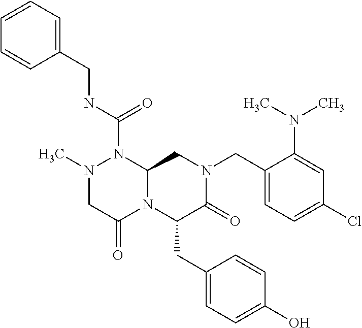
N1(C)CC(=O)N2C(N1C(NCC1=CC=CC=C1)=O)CN(CC1=CC=C(Cl)C=C1N(C)C)C(=O)C2CC1=CC=C(O)C=C1
